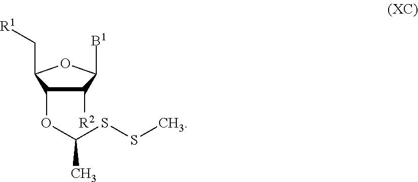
S(C)SC(C)OC1C([R2])C([B1])OC1C[R1]
